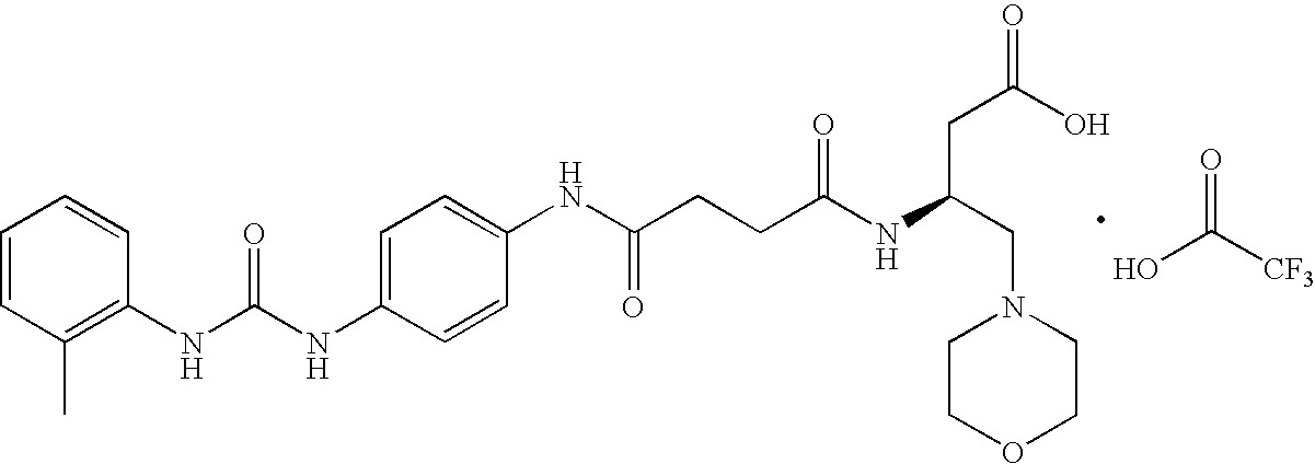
C1=C(NC(NC2=C(C)C=CC=C2)=O)C=CC(NC(CCC(NC(CN2CCOCC2)CC(=O)O)=O)=O)=C1.OC([CF3])=O
